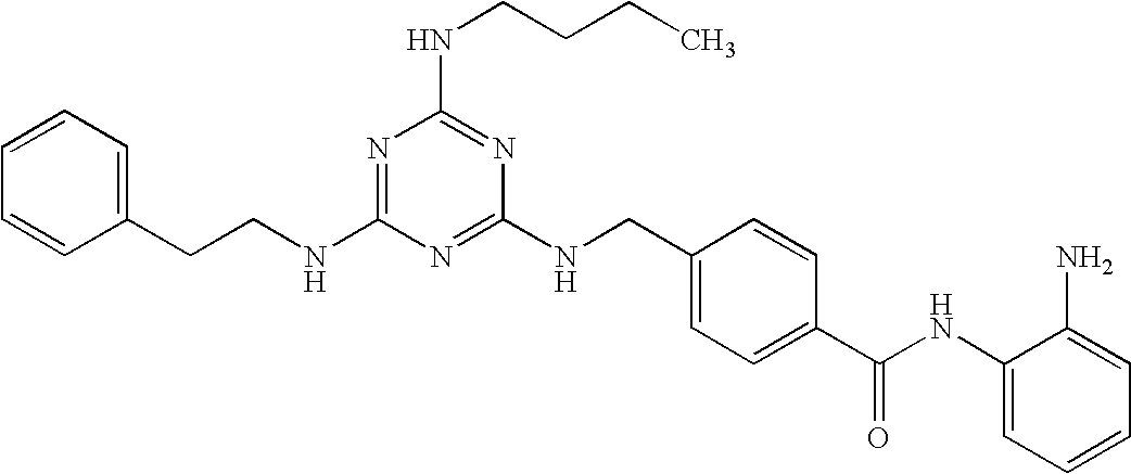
C1(CCNC2=NC(NCCCC)=NC(NCC3=CC=C(C(NC4=CC=CC=C4N)=O)C=C3)=N2)=CC=CC=C1
